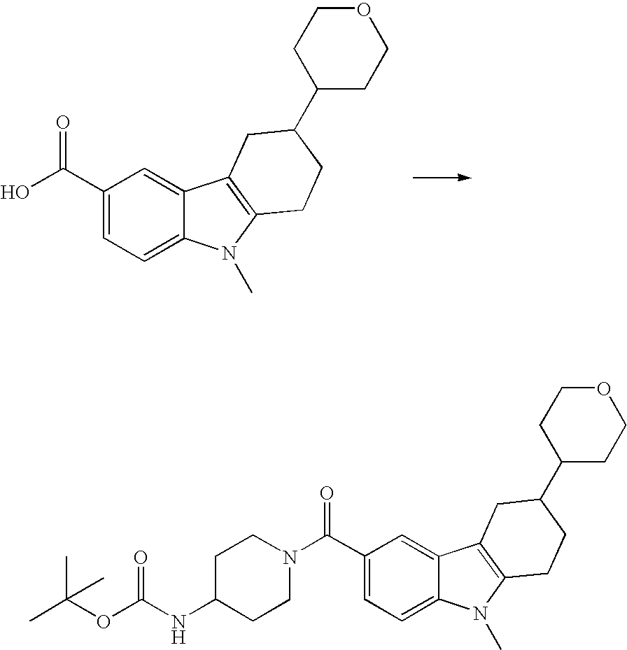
C1(C(O)=O)=CC=C2C(=C1)C1=C(N2C)CCC(C2CCOCC2)C1.C1(C(N2CCC(NC(OC(C)(C)C)=O)CC2)=O)=CC=C2C(=C1)C1=C(N2C)CCC(C2CCOCC2)C1
